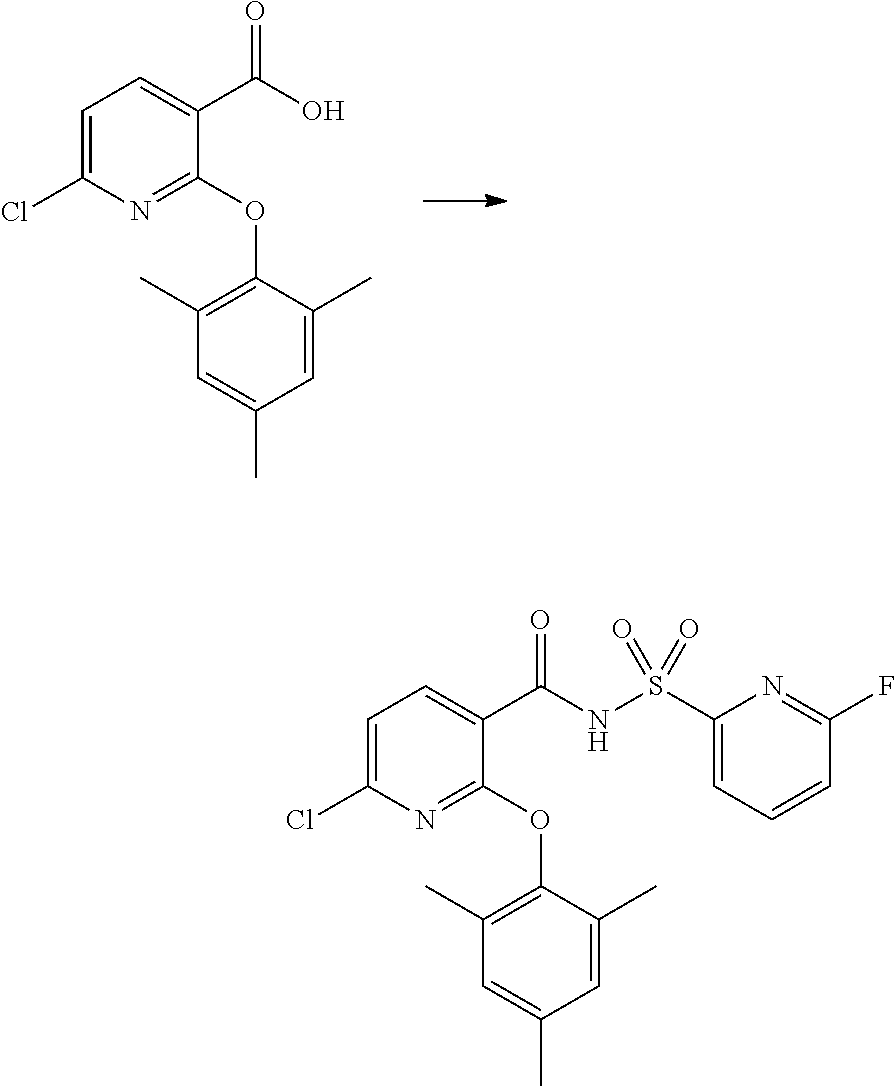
C1=C(Cl)N=C(OC2=C(C)C=C(C)C=C2C)C(C(O)=O)=C1.C1=C(Cl)N=C(OC2=C(C)C=C(C)C=C2C)C(C(NS(C2=CC=CC(F)=N2)(=O)=O)=O)=C1
